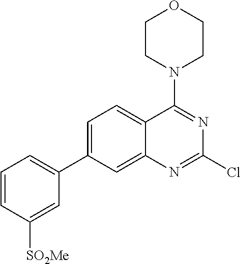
C1=C(C2=CC=CC([SO2Me])=C2)C=C2C(=C1)C(N1CCOCC1)=NC(Cl)=N2
